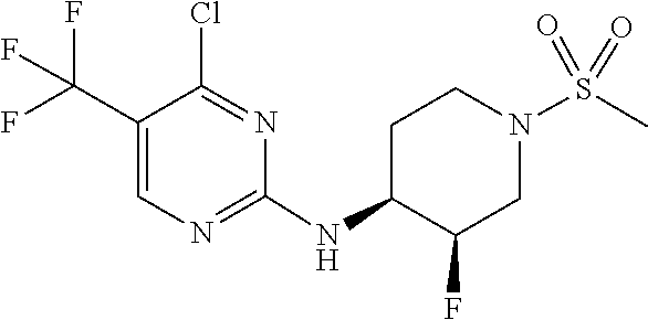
N1=C(NC2C(F)CN(S(=O)(=O)C)CC2)N=C(Cl)C(C(F)(F)F)=C1
